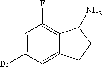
C1=C(Br)C=C2C(=C1F)C(N)CC2
